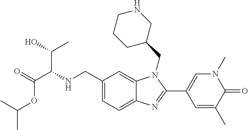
C1=C2C(=CC(CNC(C(=O)OC(C)C)C(O)C)=C1)N(CC1CNCCC1)C(C1=CN(C)C(=O)C(C)=C1)=N2
